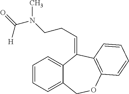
C12=CC=CC=C1COC1=C(C2=CCCN(C(=O)[H])C)C=CC=C1
